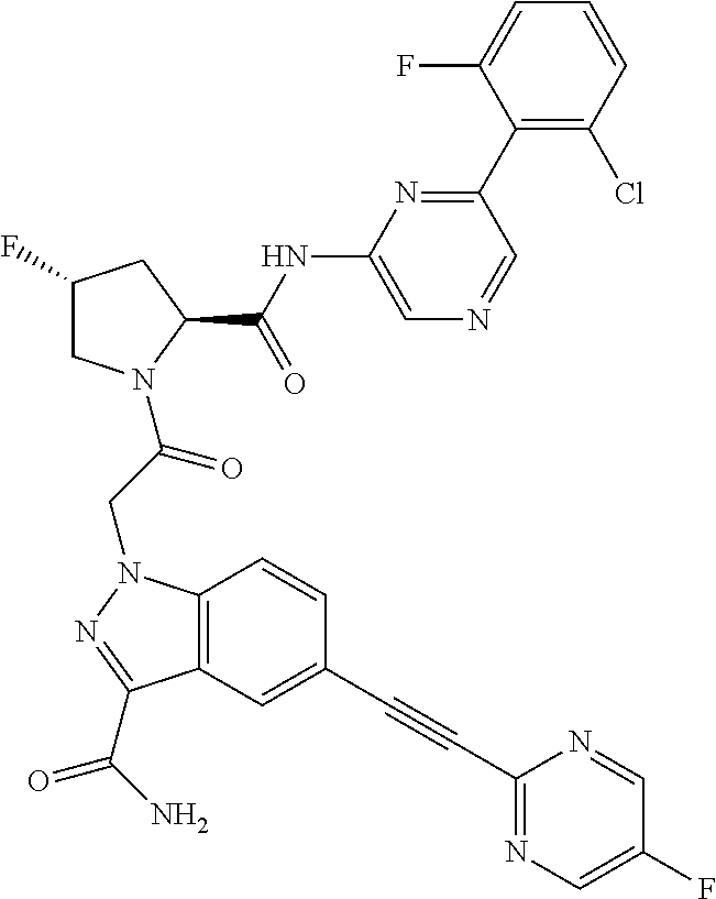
C1(NC(C2CC(F)CN2C(CN2C3=C(C(C(N)=O)=N2)C=C(C#CC2=NC=C(F)C=N2)C=C3)=O)=O)=CN=CC(C2=C(Cl)C=CC=C2F)=N1
